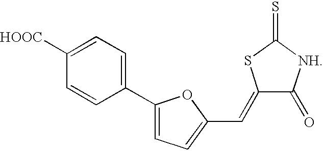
C1([HOOC])=CC=C(C2=CC=C(C=C3C(=O)[NH]C(=S)S3)O2)C=C1
